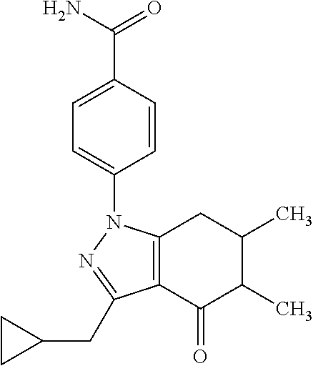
C1=CC(C(N)=O)=CC=C1N1C2=C(C(=O)C(C)C(C)C2)C(CC2CC2)=N1
